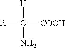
[R]C([H])(N)[COOH]
